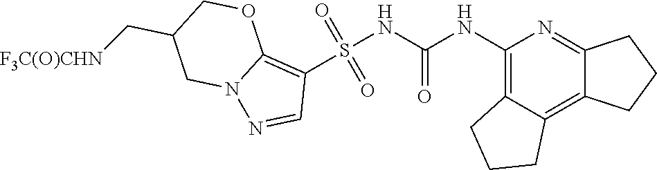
S(NC(NC1=C2C(=C3C(=N1)CCC3)CCC2)=O)(C1=C2N(N=C1)CC(C[F3C(O)CHN])CO2)(=O)=O
